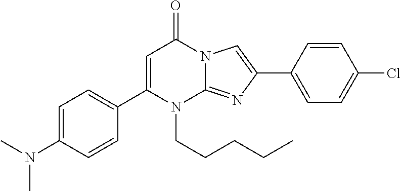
C1(C2=CC=C(N(C)C)C=C2)=CC(=O)N2C(=NC(C3=CC=C(Cl)C=C3)=C2)N1CCCCC
